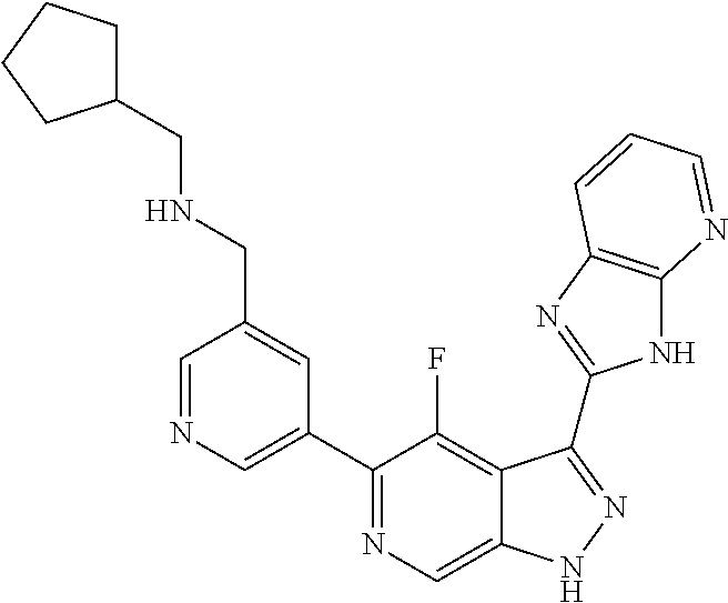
C1=NC=C(C2=NC=C3C(=C2F)C(C2=NC4=C(N2)N=CC=C4)=NN3)C=C1CNCC1CCCC1
